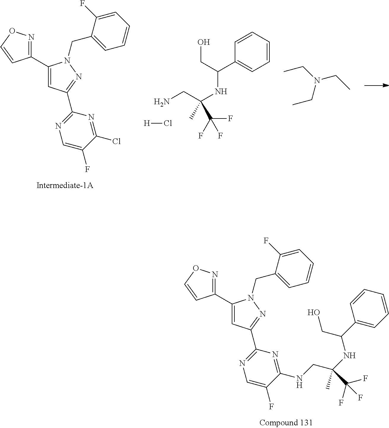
NCC(C(F)(F)F)(C)NC(C1=CC=CC=C1)CO.[H]Cl.C1(C2=CC(C3=NC=C(F)C(Cl)=N3)=NN2CC2=CC=CC=C2F)=NOC=C1.CCN(CC)CC.C1(C2=CC(C3=NC=C(F)C(NCC(C(F)(F)F)(C)NC(C4=CC=CC=C4)CO)=N3)=NN2CC2=CC=CC=C2F)=NOC=C1
